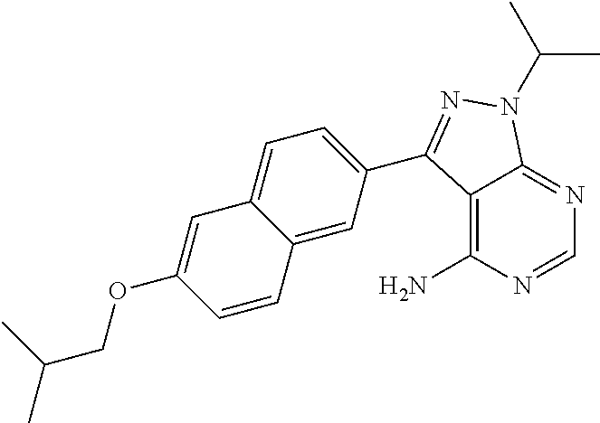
C12=C(N)N=CN=C1N(C(C)C)N=C2C1=CC=C2C(=C1)C=CC(OCC(C)C)=C2
